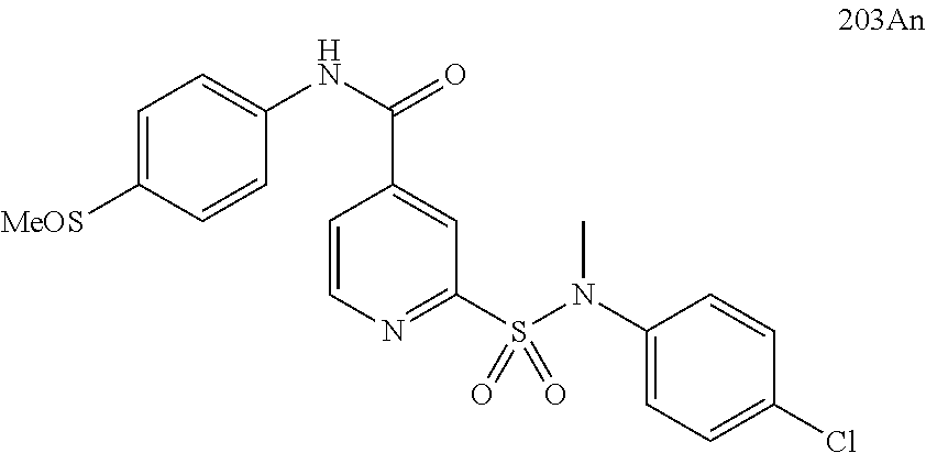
C1=C([MeOS])C=CC(NC(=O)C2=CC(S(N(C3=CC=C(Cl)C=C3)C)(=O)=O)=NC=C2)=C1
